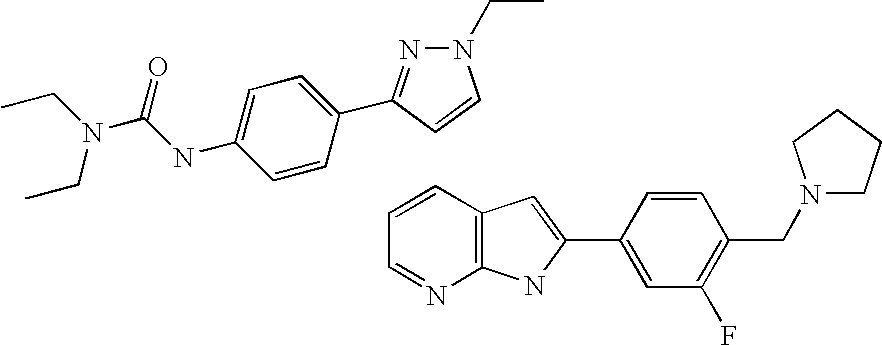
C1=CC2=C(N=C1)NC(C1=CC(F)=C(CN3CCCC3)C=C1)=C2.C1(C2=NN(CC)C=C2)=CC=C(NC(N(CC)CC)=O)C=C1
